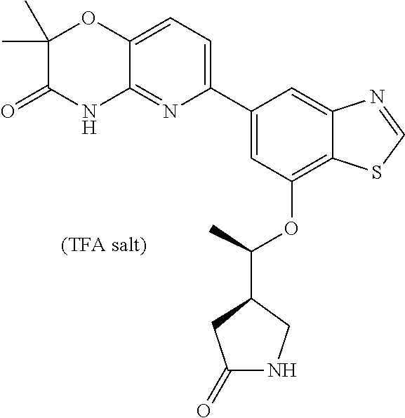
C1=C(C2=CC=C3C(=N2)NC(=O)C(C)(C)O3)C=C2C(=C1OC(C1CC(=O)NC1)C)SC=N2
